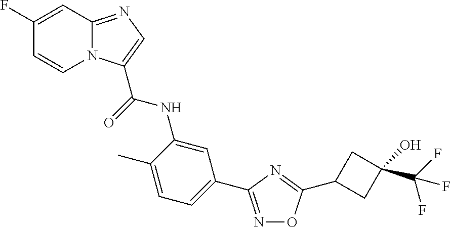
C1(F)=CC2=NC=C(C(=O)NC3=CC(C4=NOC(C5CC(O)(C(F)(F)F)C5)=N4)=CC=C3C)N2C=C1
